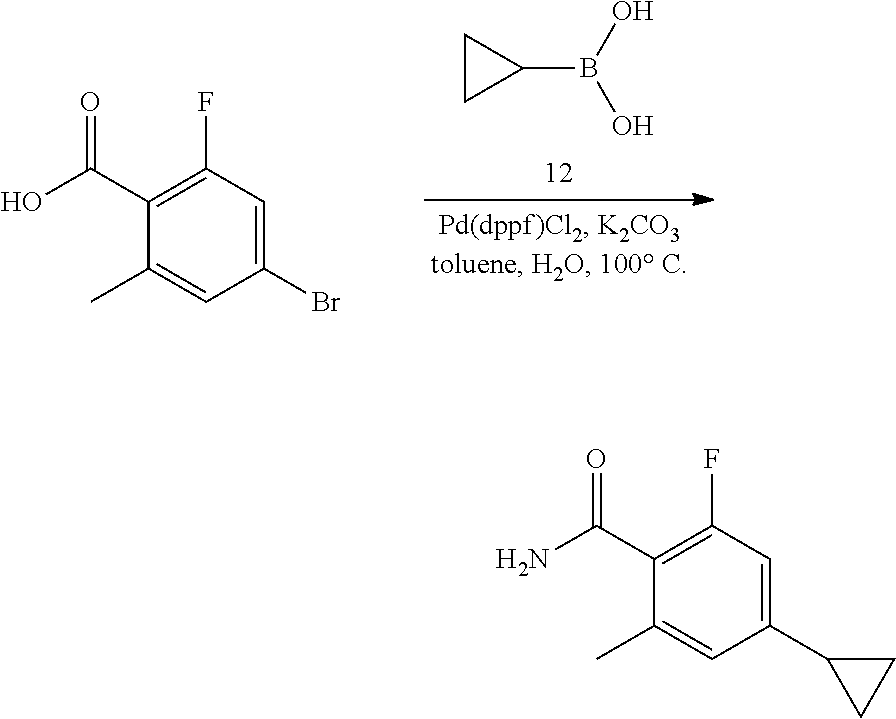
C1(Br)=CC(F)=C(C(O)=O)C(C)=C1.C1CC1B(O)O.C1(C2CC2)=CC(F)=C(C(N)=O)C(C)=C1
